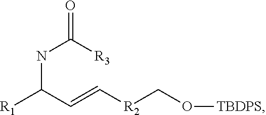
C(=C[R2]CO[TBDPS])C([R1])NC([R3])=O
